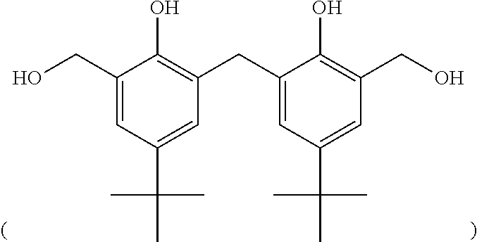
C1(CO)=CC(C(C)(C)C)=CC(CC2=CC(C(C)(C)C)=CC(CO)=C2O)=C1O
